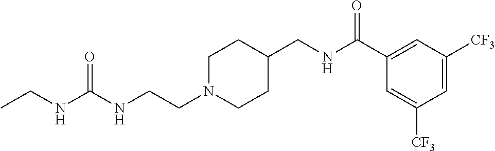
N(CCN1CCC(CNC(C2=CC([CF3])=CC([CF3])=C2)=O)CC1)C(NCC)=O
